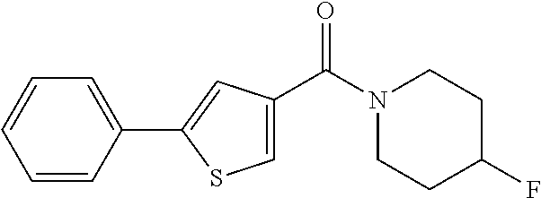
C1=CC(C2=CC(C(N3CCC(F)CC3)=O)=CS2)=CC=C1
